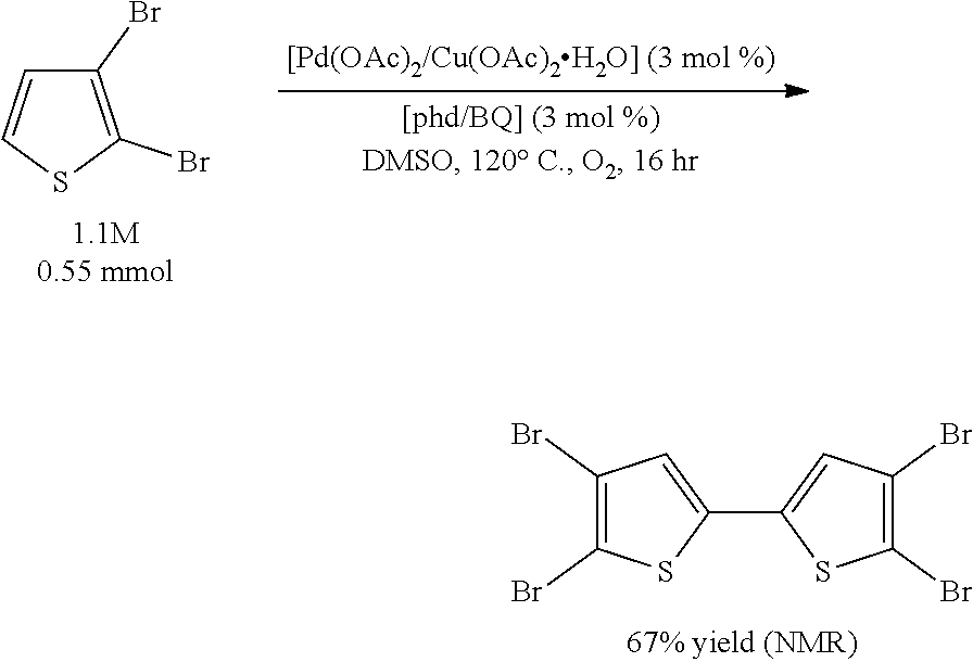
C1(Br)=C(Br)SC=C1.C1(Br)=C(Br)SC(C2=CC(Br)=C(Br)S2)=C1
